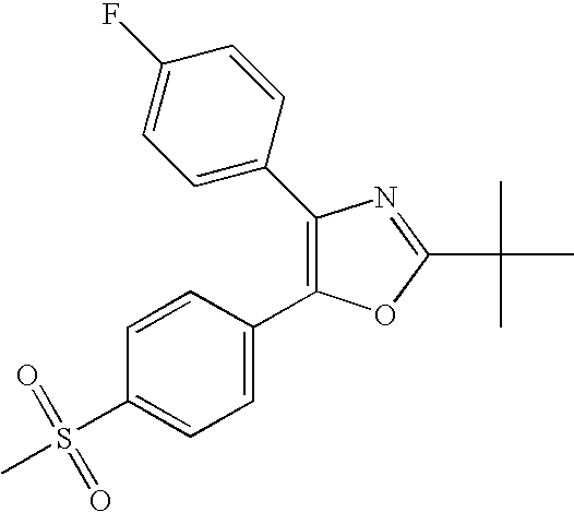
C(C)(C1=NC(C2=CC=C(F)C=C2)=C(C2=CC=C(S(C)(=O)=O)C=C2)O1)(C)C
